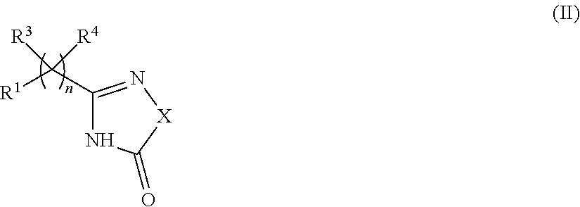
C1(C([R1])([R3])[R4])=N[X]C(=O)N1
